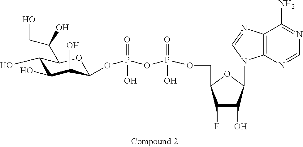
C1(O)C(O)C(O)C(OP(OP(OCC2C(F)C(O)C(N3C4=C(N=C3)C(N)=NC=N4)O2)(O)=O)(O)=O)OC1C(CO)O
